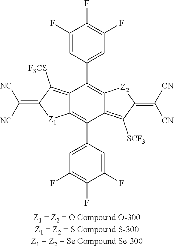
C12=C([F3CS])C(=C([NC])[NC])[Z1]C1=C(C1=CC(F)=C(F)C(F)=C1)C1=C([SCF3])C(=C([CN])[CN])[Z2]C1=C2C1=CC(F)=C(F)C(F)=C1
